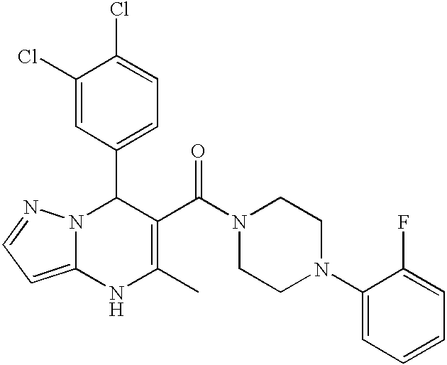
C1(Cl)=CC(C2N3C(=CC=N3)NC(C)=C2C(N2CCN(C3=CC=CC=C3F)CC2)=O)=CC=C1Cl
